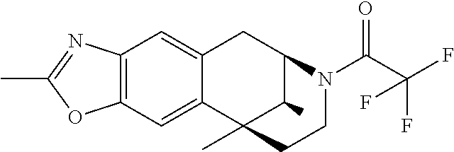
C12=C(C=C3C(=C1)CC1C(C)C3(C)CCN1C(C(F)(F)F)=O)OC(C)=N2
